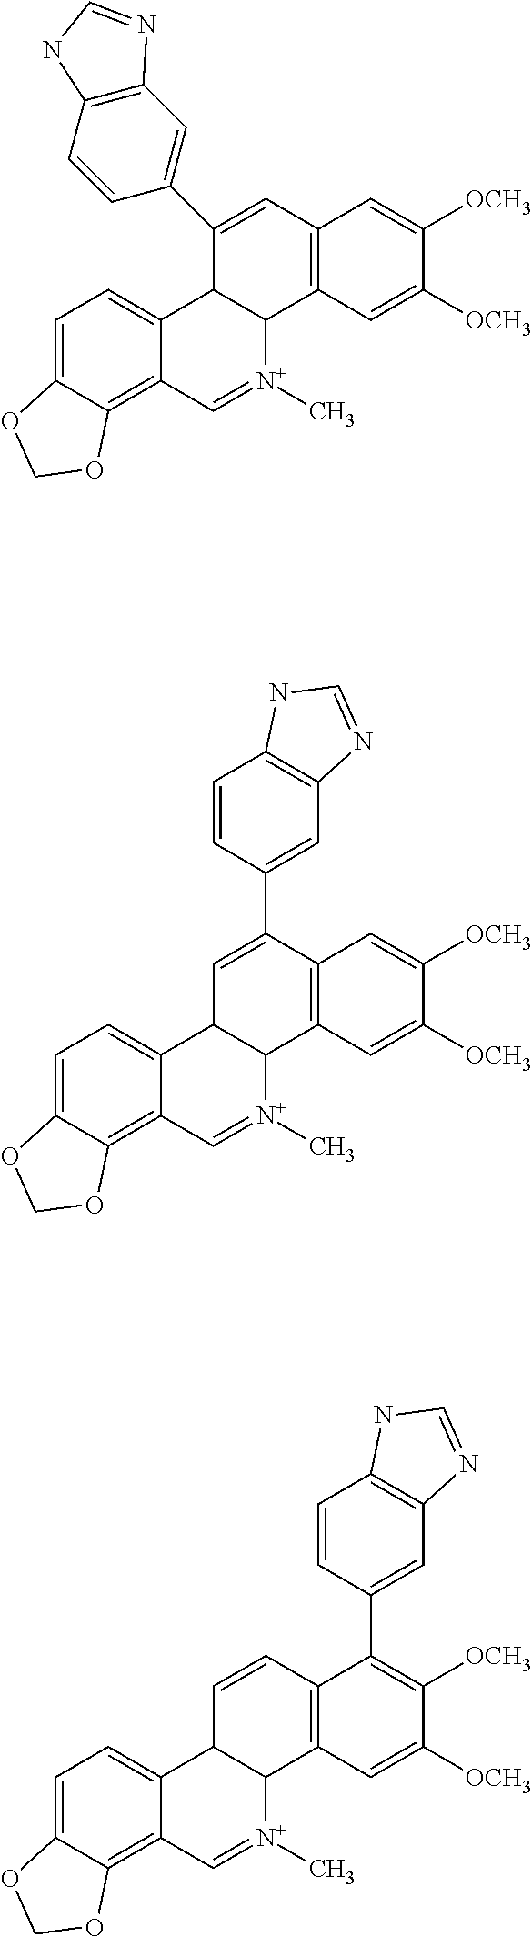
C1=C2C(=C3C(=C1)C1C([N+](C)=C3)C3=C(C(C4=CC5=C(C=C4)NC=N5)=C1)C=C([OCH3])C([OCH3])=C3)OCO2.C1=C2C(=C3C(=C1)C1C([N+](C)=C3)C3=C(C=C1)C(C1=CC4=C(C=C1)NC=N4)=C([OCH3])C([OCH3])=C3)OCO2.C1=C2C(=C3C(=C1)C1C([N+](C)=C3)C3=C(C=C1C1=CC4=C(C=C1)NC=N4)C=C([OCH3])C([OCH3])=C3)OCO2
